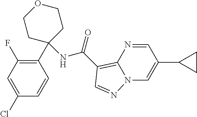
C1(Cl)=CC(F)=C(C2(NC(=O)C3=C4N(C=C(C5CC5)C=N4)N=C3)CCOCC2)C=C1
